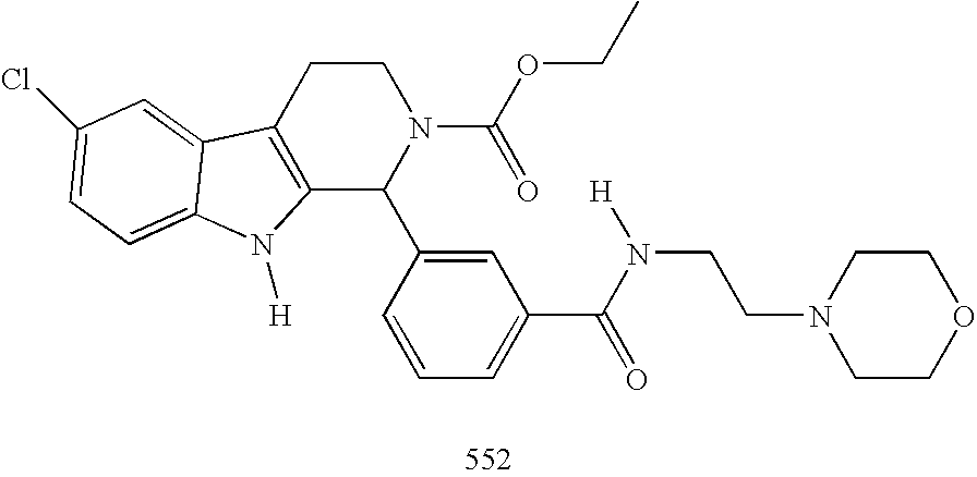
C12=C(CCN(C(OCC)=O)C1C1=CC(C(=O)N(CCN3CCOCC3)[H])=CC=C1)C1=CC(Cl)=CC=C1N2[H]
